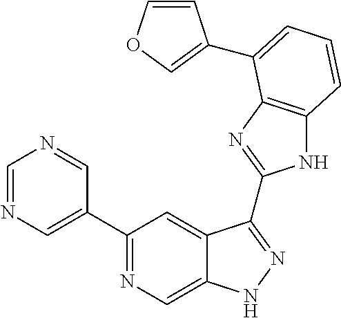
C1=NC=C(C2=NC=C3C(=C2)C(C2=NC4=C(N2)C=CC=C4C2=COC=C2)=NN3)C=N1
